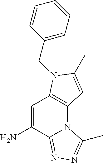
C1=C(N)C2=NN=C(C)N2C2=C1N(CC1=CC=CC=C1)C(C)=C2
